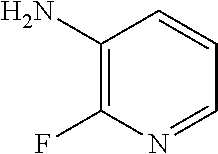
C1(N)=C(F)N=CC=C1
